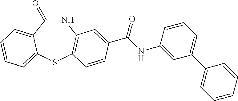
C1(=O)NC2=C(SC3=CC=CC=C13)C=CC(C(NC1=CC(C3=CC=CC=C3)=CC=C1)=O)=C2
